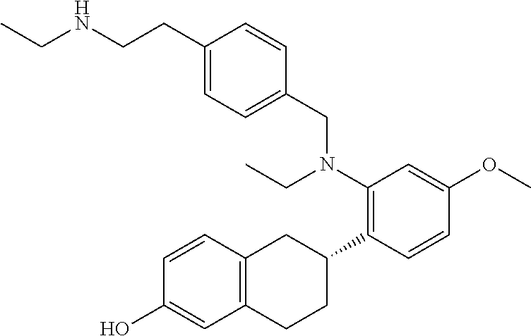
N(CCC1=CC=C(CN(C2=C(C3CC4=C(CC3)C=C(O)C=C4)C=CC(OC)=C2)CC)C=C1)CC
